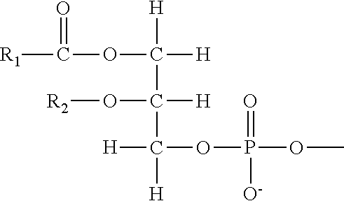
[R1]C(=O)OC([H])([H])C([H])(O[R2])C([H])([H])OP(=O)([O-])OC
